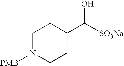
C1N([PMB])CCC(C([SO3Na])O)C1
